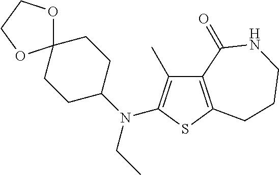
C12=C(SC(N(C3CCC4(CC3)OCCO4)CC)=C1C)CCCNC2=O
